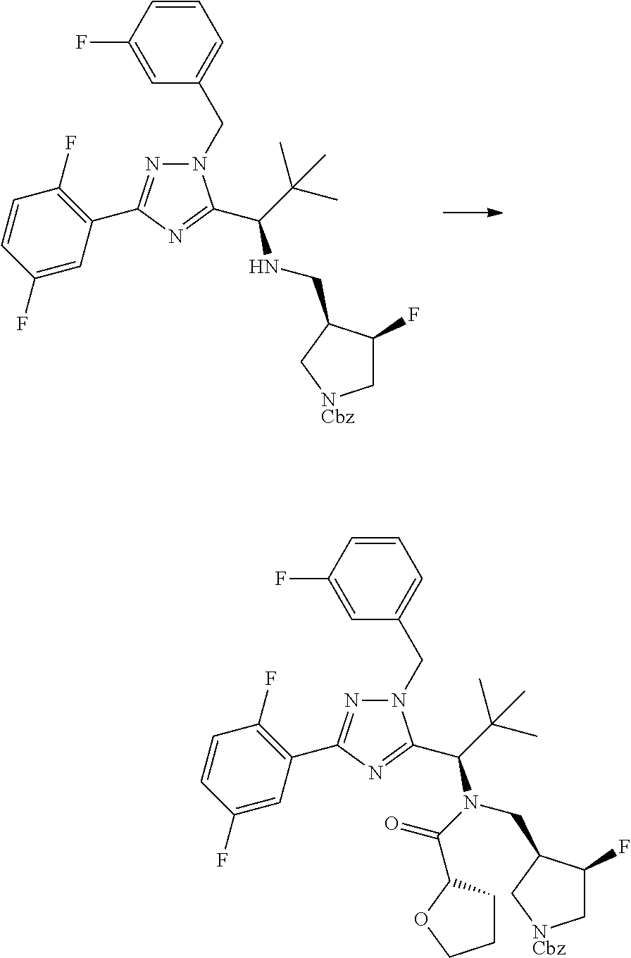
C1=CC(F)=CC(CN2N=C(C3=C(F)C=CC(F)=C3)N=C2C(C(C)(C)C)NCC2C(F)C[NCbz]C2)=C1.C1=CC(F)=CC(CN2N=C(C3=C(F)C=CC(F)=C3)N=C2C(C(C)(C)C)N(C(=O)C2CCCO2)CC2C(F)C[NCbz]C2)=C1
